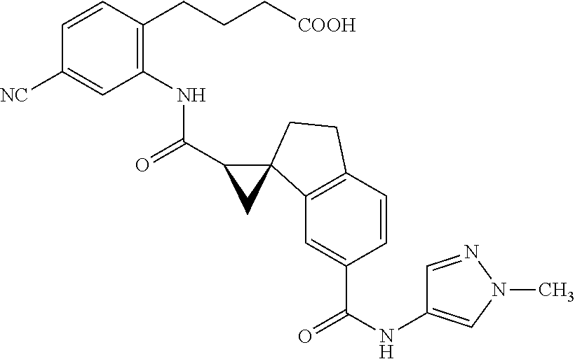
C1(C(=O)NC2=C(CCC[COOH])C=CC([NC])=C2)CC12C1=C(C=CC(C(=O)NC3=CN(C)N=C3)=C1)CC2
